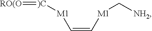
C([M1]C=C[M1][)C]=[RO(O])[NH2]
